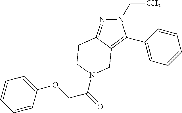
N1=C2C(=C(C3=CC=CC=C3)N1CC)CN(C(=O)COC1=CC=CC=C1)CC2
